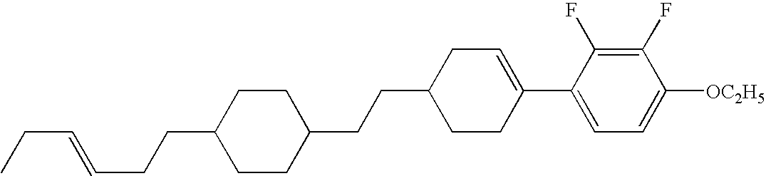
C1(F)=C(F)C(C2=CCC(CCC3CCC(CCC=CCC)CC3)CC2)=CC=C1[OC2H5]
